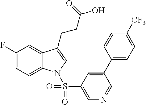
C1(F)=CC=C2C(=C1)C(CCC(=O)O)=CN2S(C1=CN=CC(C2=CC=C([CF3])C=C2)=C1)(=O)=O
